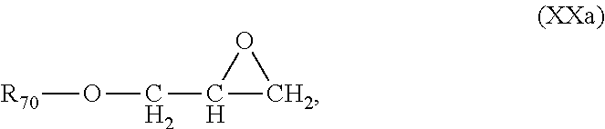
[R70]OCC1CO1
